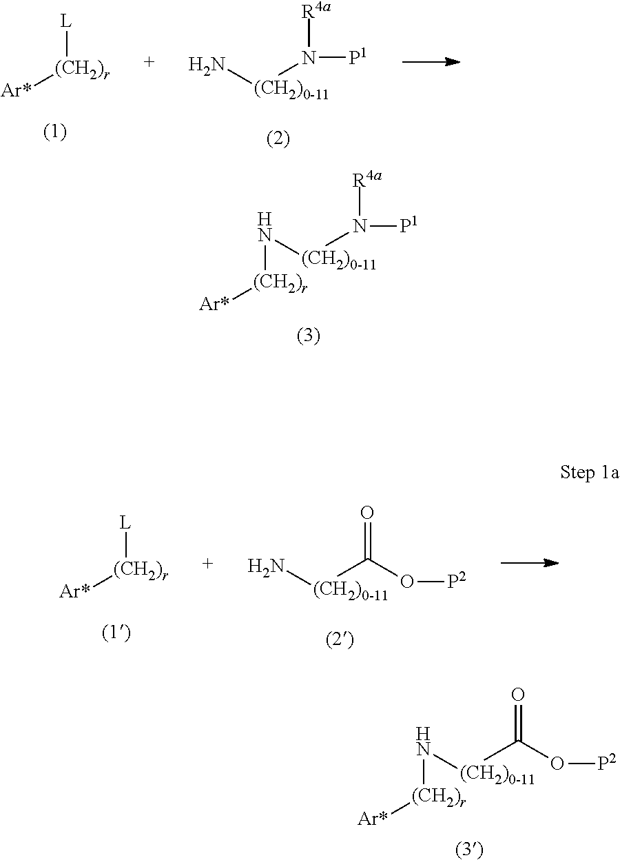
[Ar*][(CH2)r][L].N[(CH2)0-11]N([P1])[R4a].N([(CH2)r][Ar*])[(CH2)0-11]N([P1])[R4a].[Ar*][(CH2)r][L].N[(CH2)0-11]C(=O)O[P2].N([(CH2)r][Ar*])[(CH2)0-11]C(=O)O[P2]
